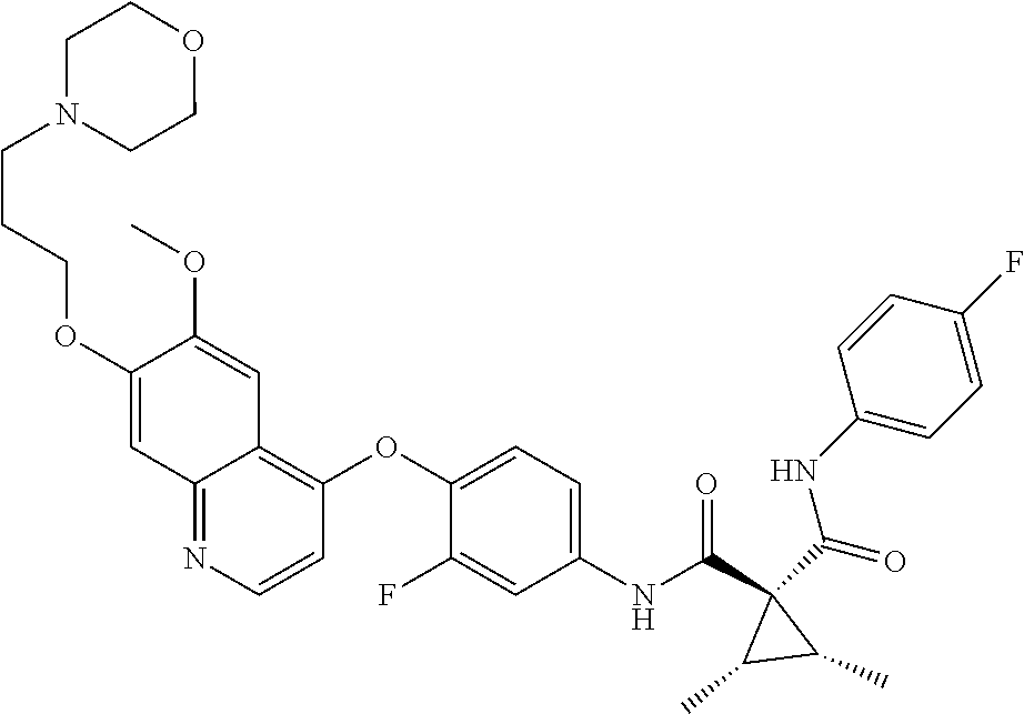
O=C(C1(C(NC2=CC=C(OC3=C4C(=NC=C3)C=C(OCCCN3CCOCC3)C(OC)=C4)C(F)=C2)=O)C(C)C1C)NC1=CC=C(F)C=C1
